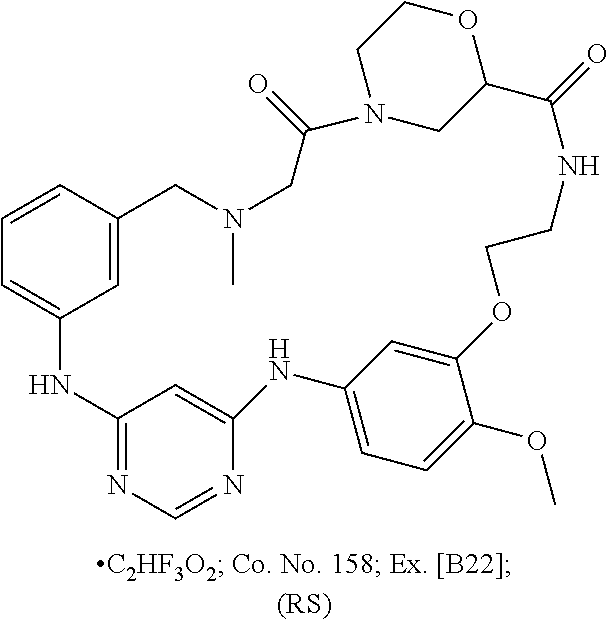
C12=NC=NC(=C1)NC1=CC=C(OC)C(=C1)OCCNC(=O)C1CN(CCO1)C(=O)CN(C)CC1=CC(=CC=C1)N2
